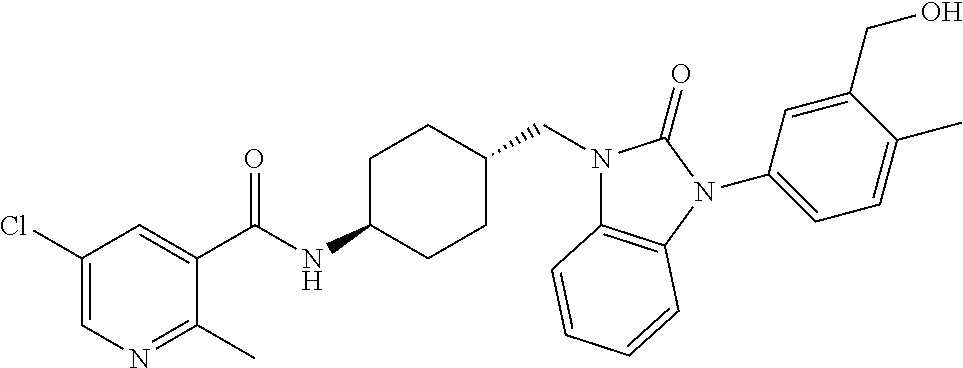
C1(Cl)=CN=C(C)C(C(NC2CCC(CN3C4=C(N(C5=CC=C(C)C(CO)=C5)C3=O)C=CC=C4)CC2)=O)=C1
